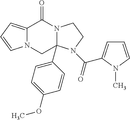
C12=CC=CN1CC1(C3=CC=C(OC)C=C3)N(C2=O)CCN1C(=O)C1=CC=CN1C
